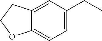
C12=CC=C(CC)C=C1CCO2
